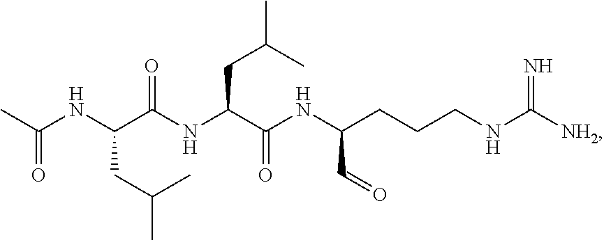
C(C(C(NC(C=O)CCCNC([NH2])=N)=O)NC(C(CC(C)C)NC(C)=O)=O)C(C)C
